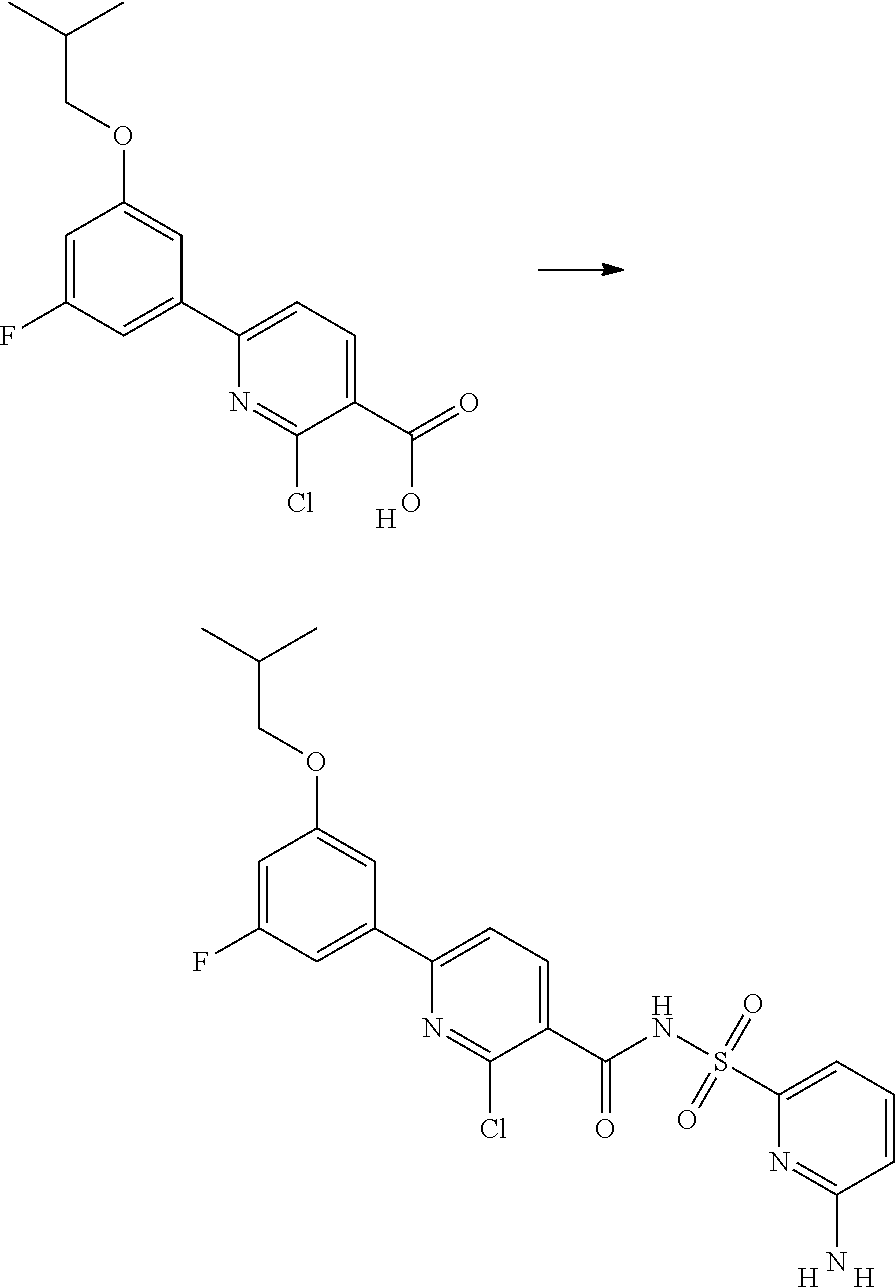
C(COC1=CC(C2=CC=C(C(=O)O)C(Cl)=N2)=CC(F)=C1)(C)C.[H].C(COC1=CC(C2=CC=C(C(NS(=O)(=O)C3=CC=CC(N)=N3)=O)C(Cl)=N2)=CC(F)=C1)(C)C.[H].[H]
